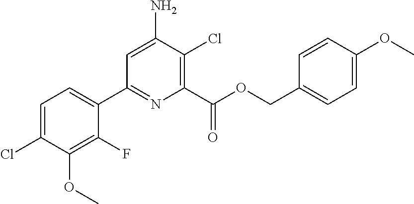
C1=C(N)C(Cl)=C(C(OCC2=CC=C(OC)C=C2)=O)N=C1C1=CC=C(Cl)C(OC)=C1F
